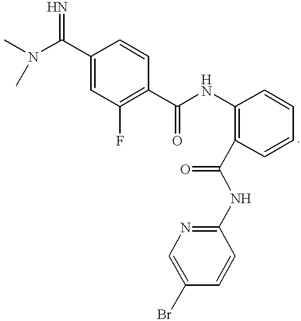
C1(C(N(C)C)=N)=CC(F)=C(C(NC2=C(C(NC3=NC=C(Br)C=C3)=O)C=CC=C2)=O)C=C1
